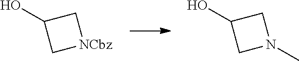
C1[NCbz]CC1O.C1N(C)CC1O
